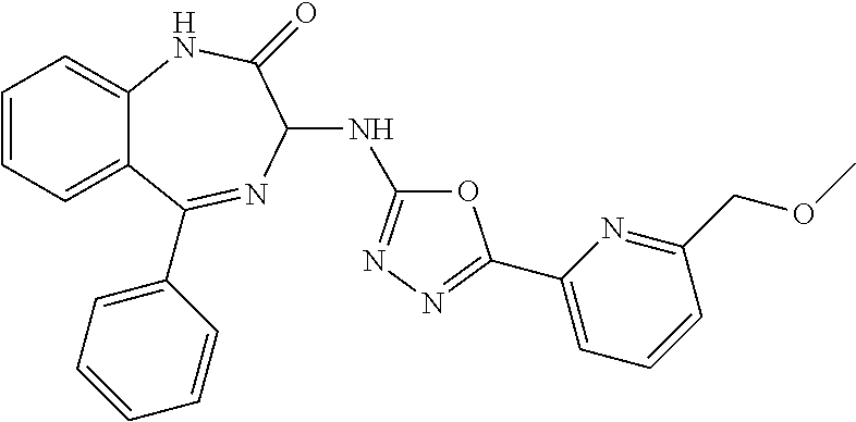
C1=CC=C2C(=C1)NC(=O)C(NC1=NN=C(C3=CC=CC(COC)=N3)O1)N=C2C1=CC=CC=C1
